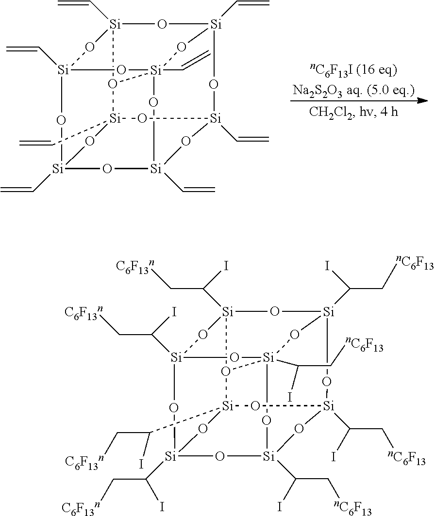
[Si]12(C=C)O[Si]3(C=C)O[Si]45(C=C)O[Si](C=C)(O1)O[Si]1(C=C)O[Si](C=C)(O24)O[Si](C=C)(O3)O[Si](C=C)(O5)O1.[Si]12(C(C[C6F13n])I)O[Si]3(C(C[nC6F13])I)O[Si]45(C(I)C[nC6F13])O[Si](C(C[C6F13n])I)(O1)O[Si]1(C(C[C6F13n])I)O[Si](C(C[C6F13n])I)(O24)O[Si](C(C[nC6F13])I)(O3)O[Si](C(C[nC6F13])I)(O5)O1
